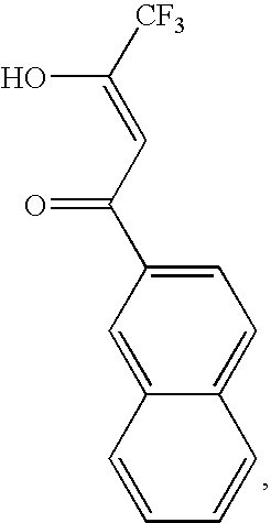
C(C=C([CF3])O)(=O)C1=CC=C2C(=C1)C=CC=C2
